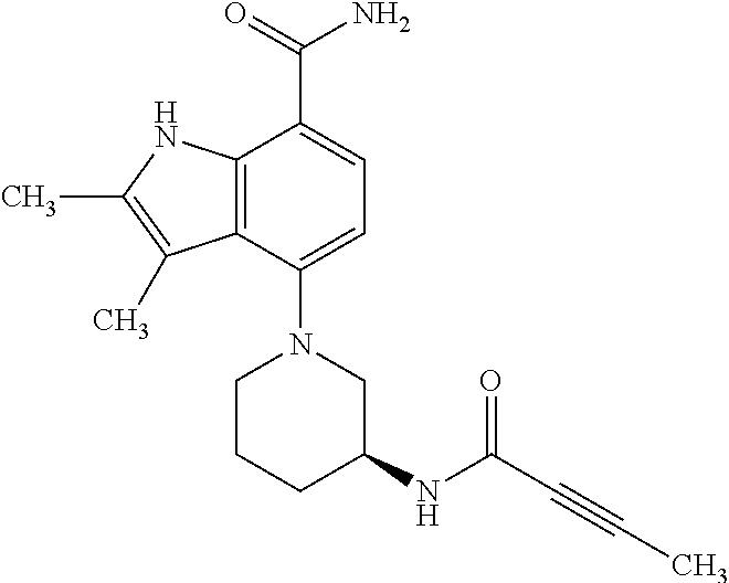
C1(N2CC(NC(C#CC)=O)CCC2)=CC=C(C(=O)N)C2=C1C(C)=C(C)N2
